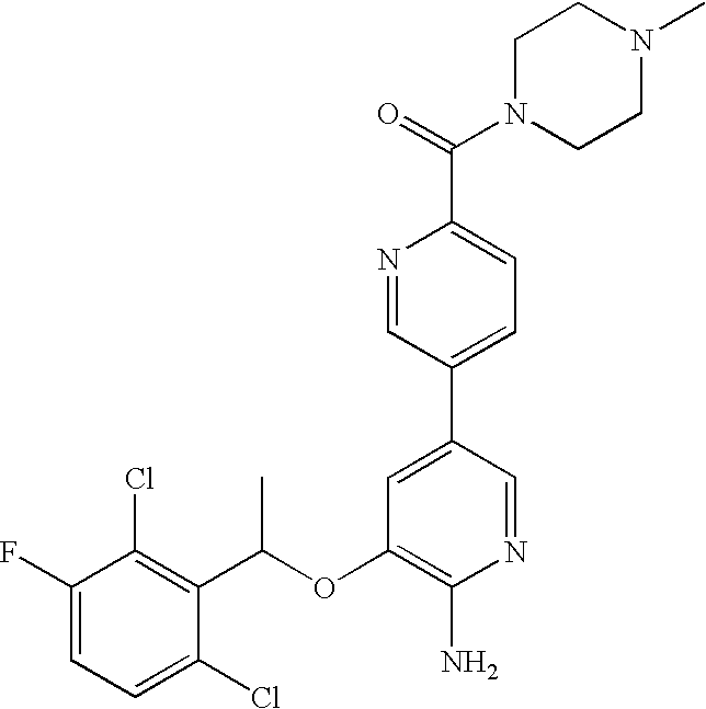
C1(F)=CC=C(Cl)C(C(OC2=C(N)N=CC(C3=CC=C(C(=O)N4CCN(C)CC4)N=C3)=C2)C)=C1Cl
